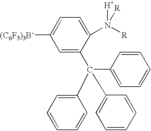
C1=C([(C6F5)3B-])C=C(C(C2=CC=CC=C2)(C2=CC=CC=C2)C2=CC=CC=C2)C(N([H])([R])[R])=C1
